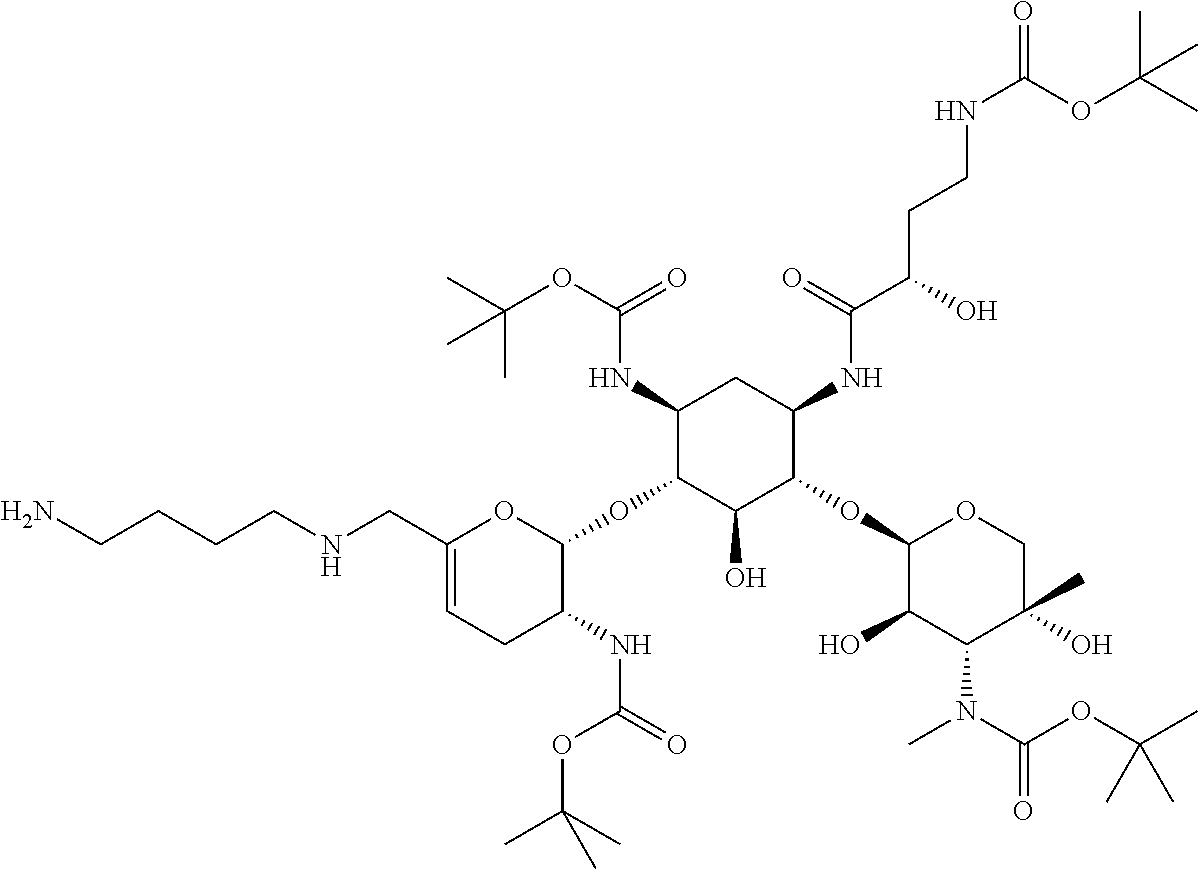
C1(NC(OC(C)(C)C)=O)C(OC2OC(CNCCCCN)=CCC2NC(=O)OC(C)(C)C)C(O)C(OC2C(O)C(N(C)C(OC(C)(C)C)=O)C(O)(C)CO2)C(NC(C(O)CCNC(=O)OC(C)(C)C)=O)C1
